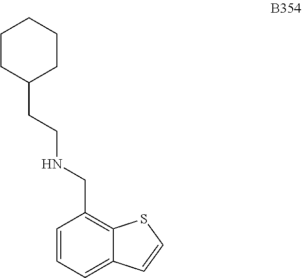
C12=CC=CC(CNCCC3CCCCC3)=C1SC=C2
